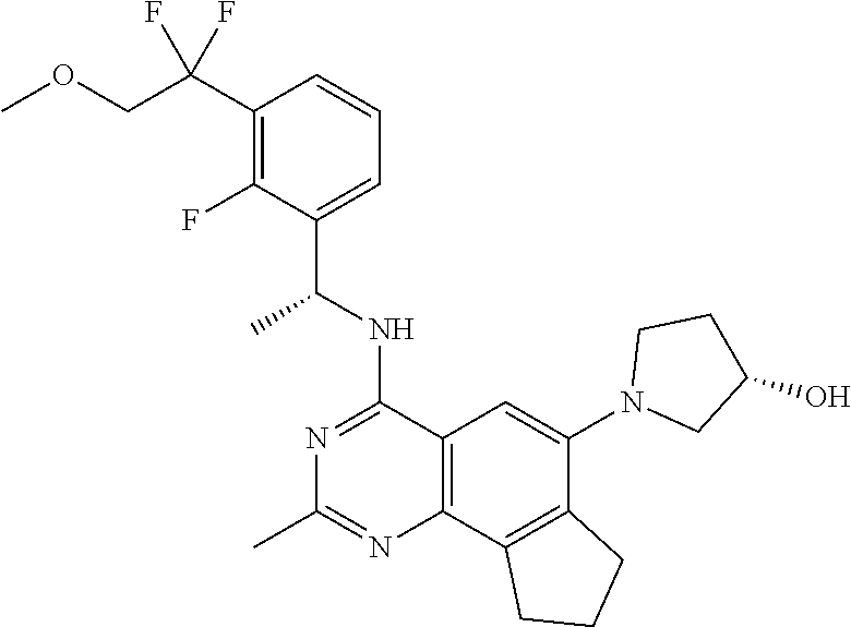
C12=C(C3=C(C(N4CC(O)CC4)=C1)CCC3)N=C(C)N=C2NC(C1=CC=CC(C(COC)(F)F)=C1F)C
